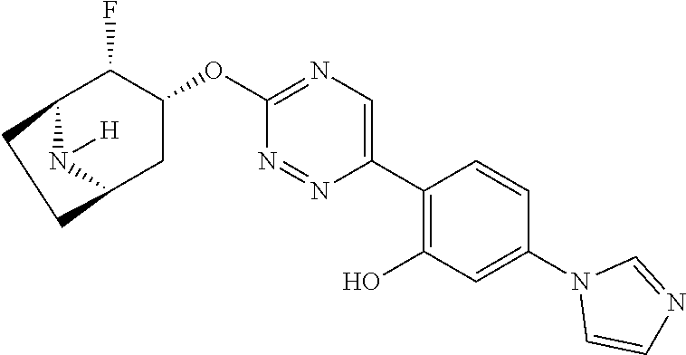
C12N([H])C(CC(OC3=NC=C(C4=C(O)C=C(N5C=CN=C5)C=C4)N=N3)C1F)CC2
